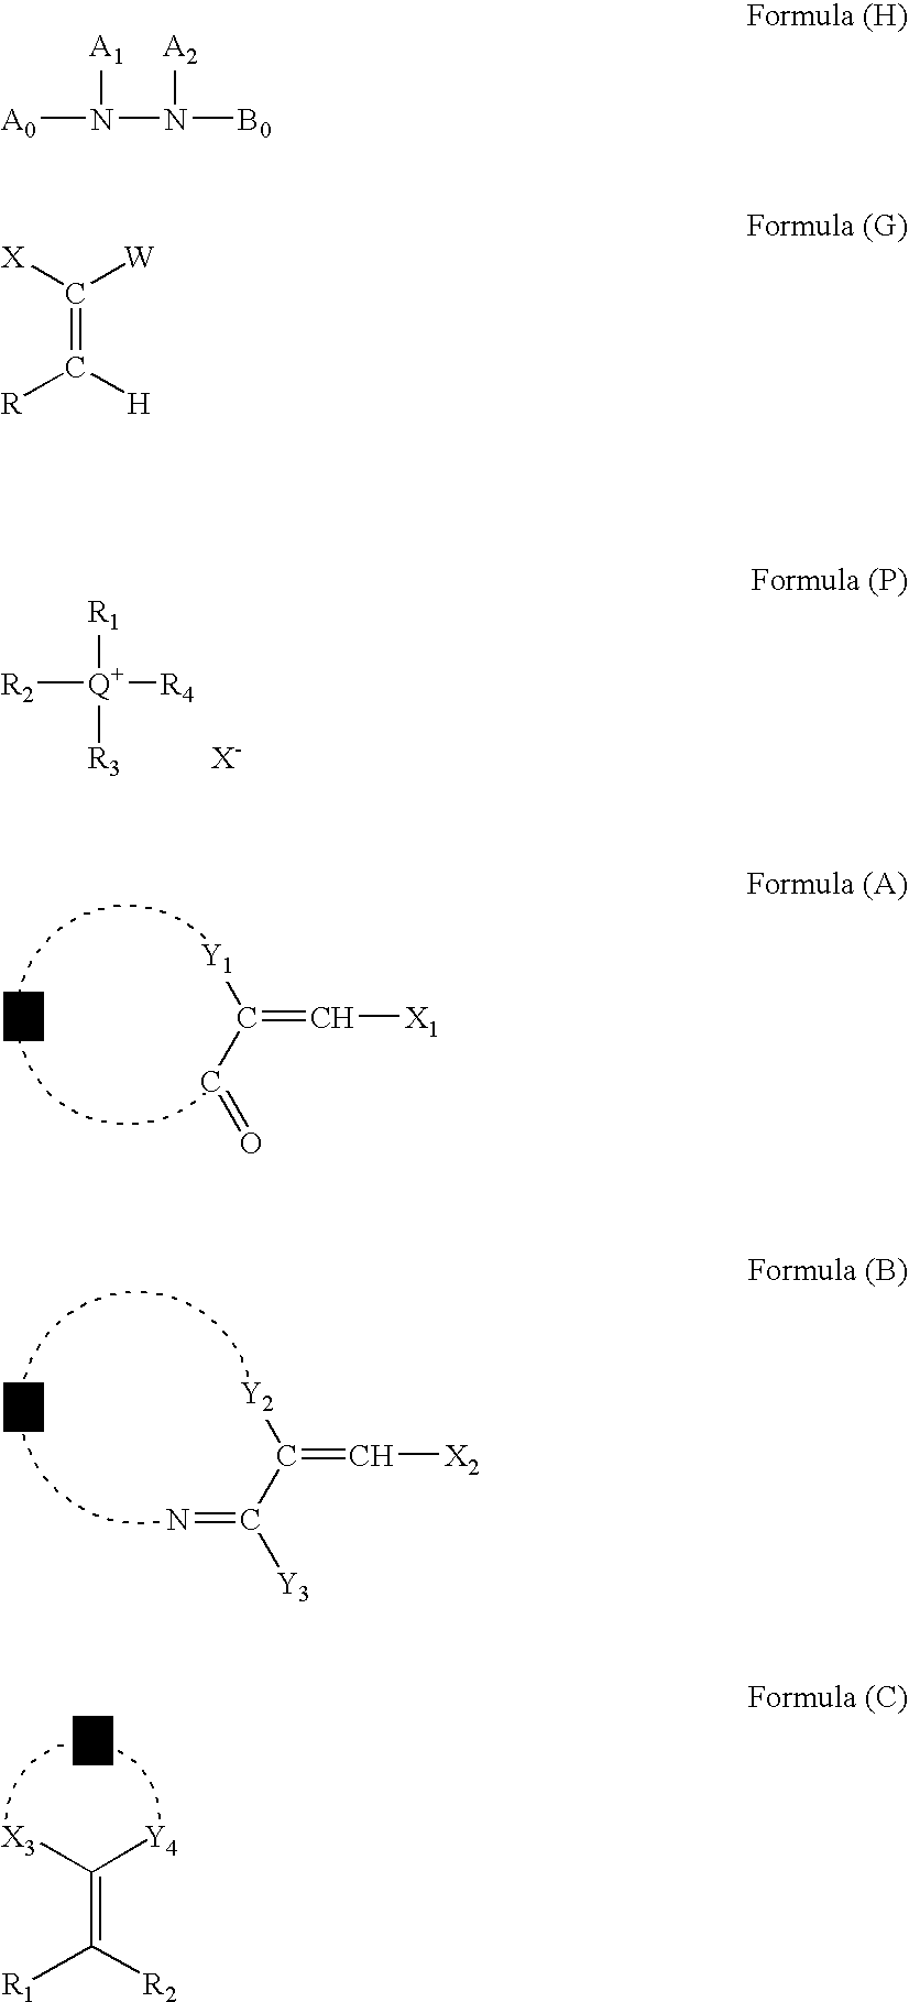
[Q+]([R1])([R4])([R3])[R2].C([X1])=C([Y1])C=O.[Z1].[Z2].C([X2])=C([Y2])C([Y3])=N.[Z3].C(=C([R1])[R2])([Y4])[X3].[A0]N([A1])N([A2])[B0].C([W])([X])=C([H])[R]
